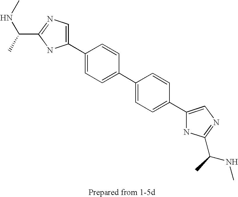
C1(C2=CC=C(C3=CC=C(C4=CN=C(C(NC)C)N4)C=C3)C=C2)=CN=C(C(NC)C)N1
